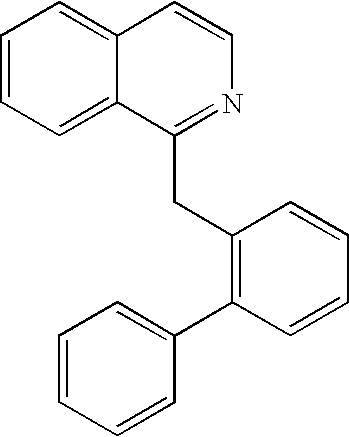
C1=CC=C2C(=C1)C=CN=C2CC1=C(C2=CC=CC=C2)C=CC=C1
